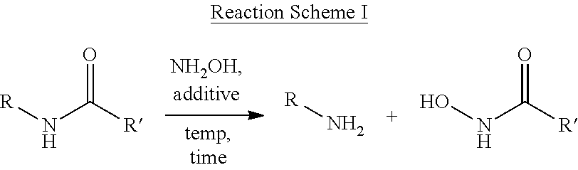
[R]NC([R])=O.[R]N.ONC([R])=O
